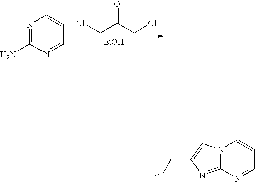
N1=C(N)N=CC=C1.ClCC(CCl)=O.[EtOH].N12C(=NC(CCl)=C1)N=CC=C2
